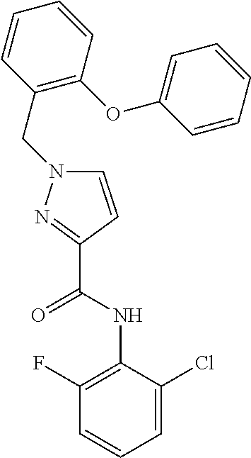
C1=C(Cl)C(NC(C2=NN(CC3=C(OC4=CC=CC=C4)C=CC=C3)C=C2)=O)=C(F)C=C1
